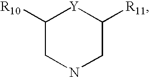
C1([R10])CNCC([R11])[Y]1
